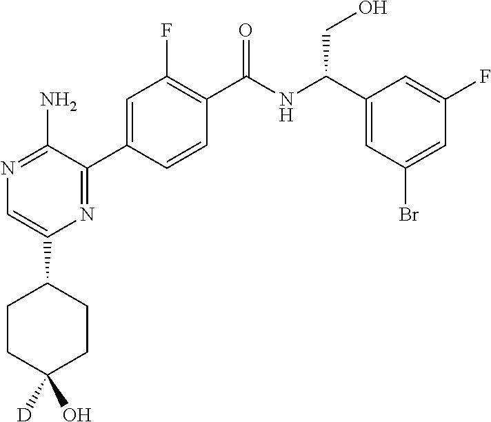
N1=C(N)C(C2=CC(F)=C(C(NC(C3=CC(Br)=CC(F)=C3)CO)=O)C=C2)=NC(C2CCC(O)([D])CC2)=C1
